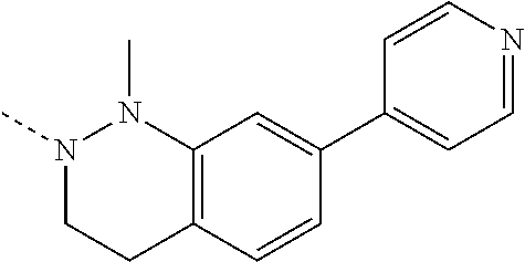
N1(C)CCC2=C(N1C)C=C(C1=CC=NC=C1)C=C2
